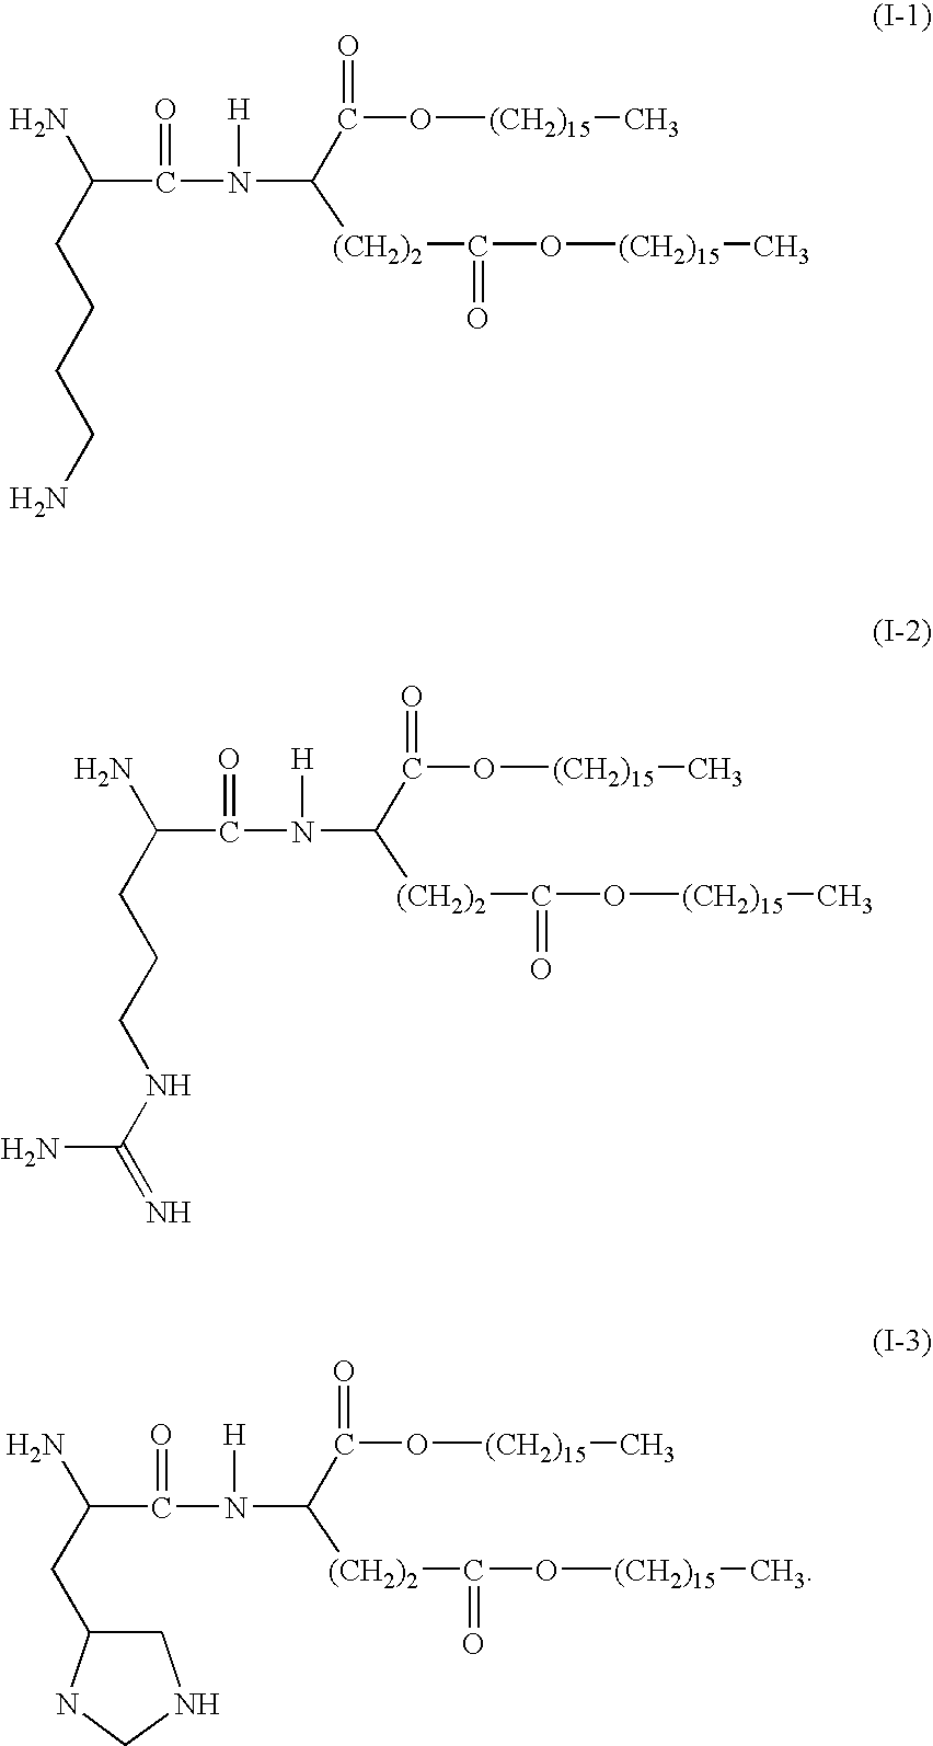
NC(CCCCN)C(N(C(C(O[(CH2)15]C)=O)[(CH2)2]C(O[(CH2)15]C)=O)[H])=O.NC(CCCNC(=N)N)C(N(C(C(O[(CH2)15]C)=O)[(CH2)2]C(O[(CH2)15]C)=O)[H])=O.NC(CC1CNCN1)C(N(C(C(O[(CH2)15]C)=O)[(CH2)2]C(O[(CH2)15]C)=O)[H])=O
